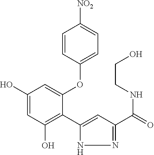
C1(O)=CC(O)=C(C2=CC(C(=O)NCCO)=NN2)C(OC2=CC=C([NO2])C=C2)=C1
